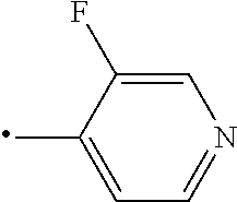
C1=C(C)C(F)=CN=C1
